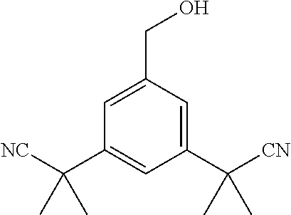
C1(CO)=CC(C([NC])(C)C)=CC(C([CN])(C)C)=C1
